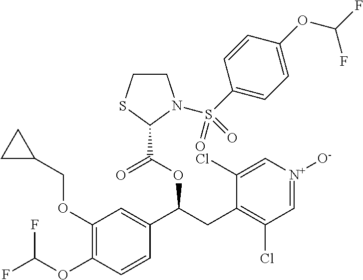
C1(OCC2CC2)=C(OC(F)F)C=CC(C(CC2=C(Cl)C=[N+]([O-])C=C2Cl)OC(=O)C2N(S(C3=CC=C(OC(F)F)C=C3)(=O)=O)CCS2)=C1
